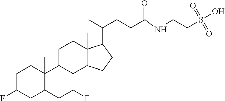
C1C(F)CC2C(C)(C1)C1C(C(F)C2)C2C(C)(CC1)C(C(C)CCC(NCCS(O)(=O)=O)=O)CC2
